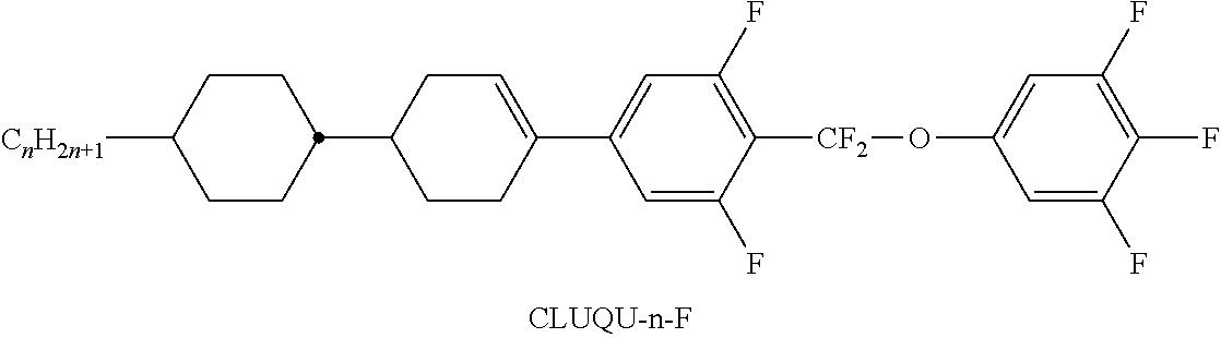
[CnH2n+1]C1CCC(C2CC=C(C3=CC(F)=C([CF2]OC4=CC(F)=C(F)C(F)=C4)C(F)=C3)CC2)CC1
